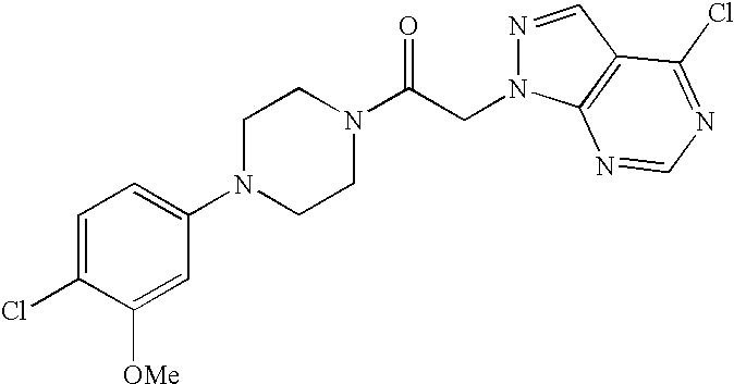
C1=C(Cl)C([OMe])=CC(N2CCN(C(CN3N=CC4=C3N=CN=C4Cl)=O)CC2)=C1
